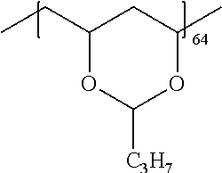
C1(CC)OC([C3H7])OC(C)C1
